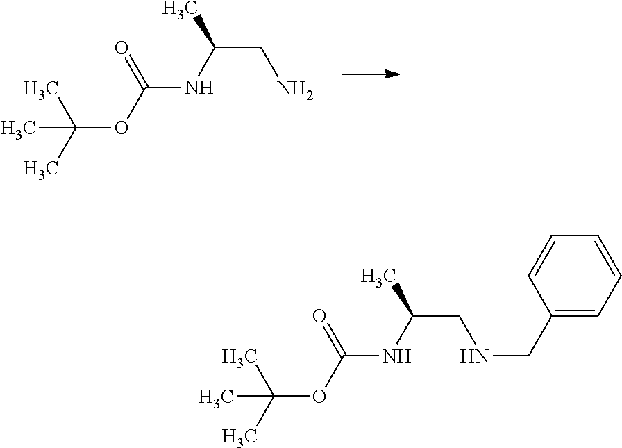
CC(C)(C)OC(=O)NC(C)CN.CC(C)(C)OC(=O)NC(C)CNCC1=CC=CC=C1
